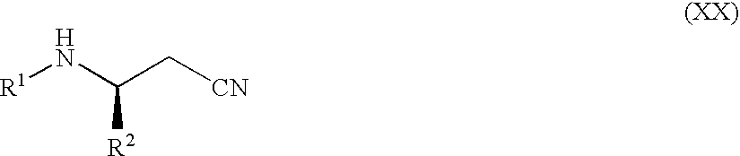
[CN]CC(N[R1])[R2]
